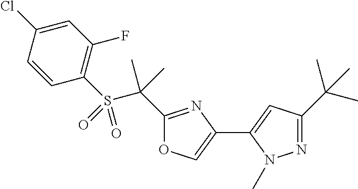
C1=CC(Cl)=CC(F)=C1S(C(C)(C)C1=NC(C2=CC(C(C)(C)C)=NN2C)=CO1)(=O)=O
